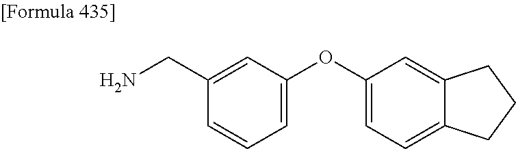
C1(CN)=CC(OC2=CC=C3C(=C2)CCC3)=CC=C1
